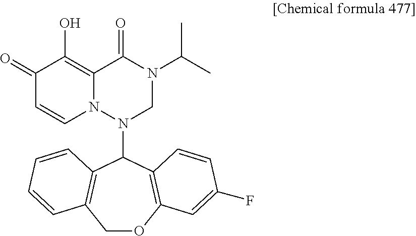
C1OC2=C(C(N3CN(C(C)C)C(=O)C4=C(O)C(=O)C=CN34)C3=C1C=CC=C3)C=CC(F)=C2
